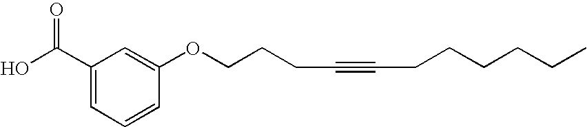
C1(C(O)=O)=CC=CC(OCCCC#CCCCCCC)=C1
